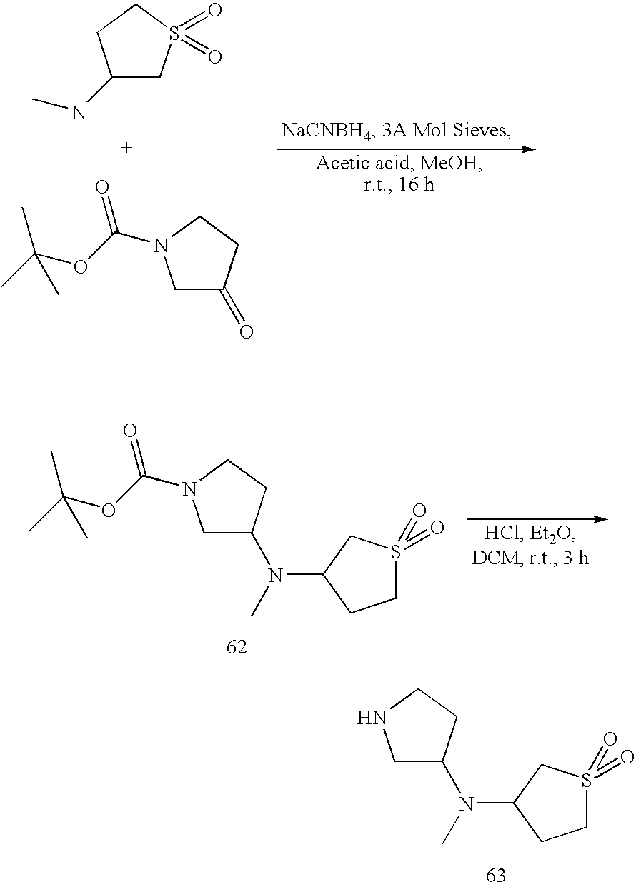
C1(NC)CS(=O)(=O)CC1.C1C(=O)CCN1C(OC(C)(C)C)=O.C1C(N(C2CCS(=O)(=O)C2)C)CCN1C(OC(C)(C)C)=O.C1C(N(C2CCS(=O)(=O)C2)C)CCN1
